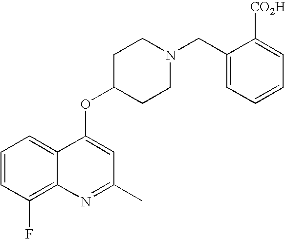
C1=CC(F)=C2C(=C1)C(OC1CCN(CC3=CC=CC=C3[CO2H])CC1)=CC(C)=N2
